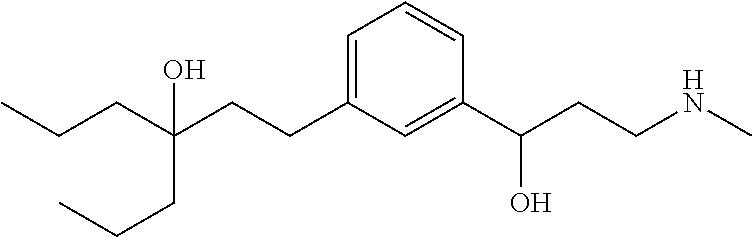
C(CC(CCC)(CCC1=CC=CC(C(CCNC)O)=C1)O)C
